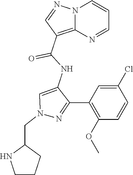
N12C(=C(C(NC3=CN(CC4NCCC4)N=C3C3=C(OC)C=CC(Cl)=C3)=O)C=N1)N=CC=C2
